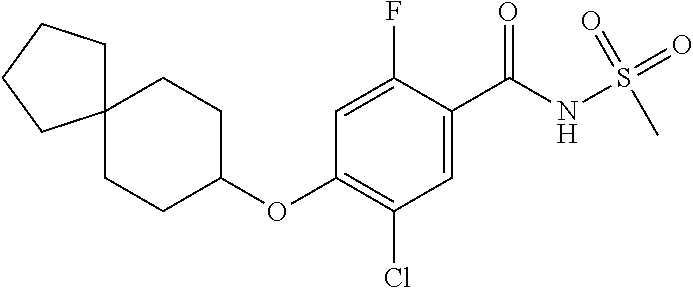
C1=C(F)C(C(NS(C)(=O)=O)=O)=CC(Cl)=C1OC1CCC2(CC1)CCCC2
